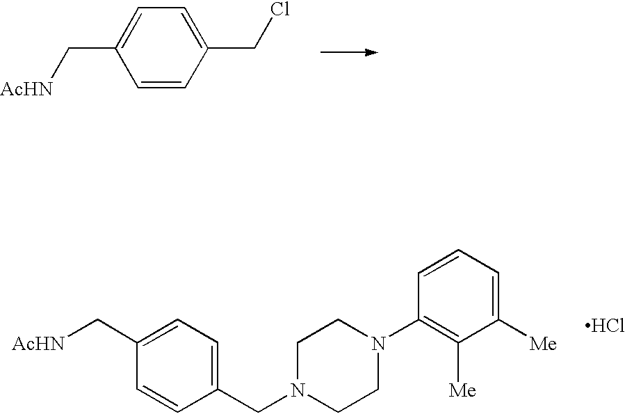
C1=C(C[AcHN])C=CC(CCl)=C1.C1=C(C[AcHN])C=CC(CN2CCN(C3=C([Me])C([Me])=CC=C3)CC2)=C1.Cl
